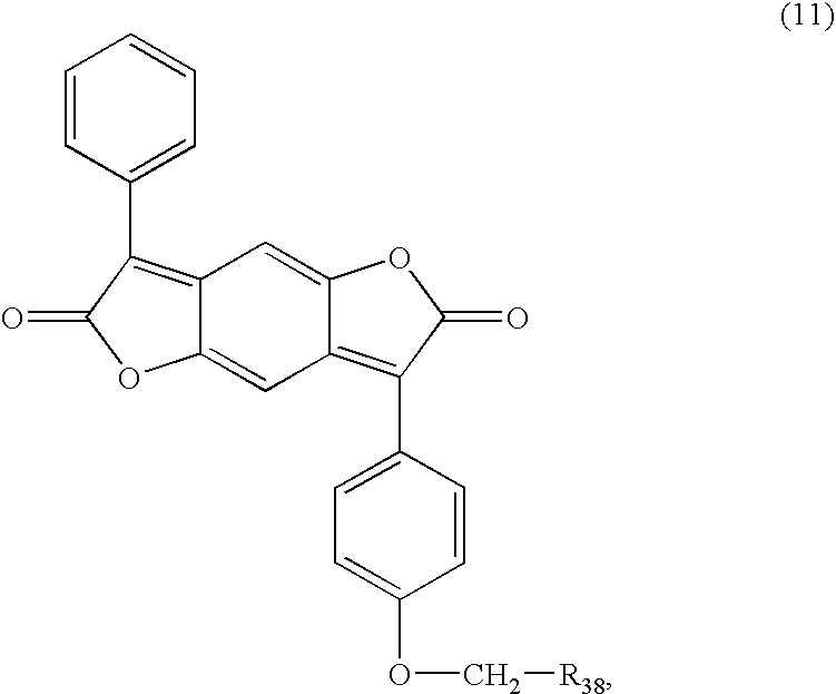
C1=CC(C2=C3C(=CC4=C(C5=CC=C(OC[R38])C=C5)C(=O)OC4=C3)OC2=O)=CC=C1
